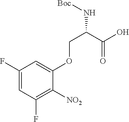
C1(F)=CC(F)=C([NO2])C(OCC(C(O)=O)N[Boc])=C1
